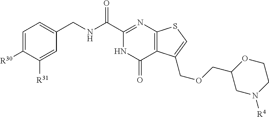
C1=C([R30])C([R31])=CC(CNC(C2=NC3=C(C(=O)N2)C(COCC2CN([R4])CCO2)=CS3)=O)=C1
